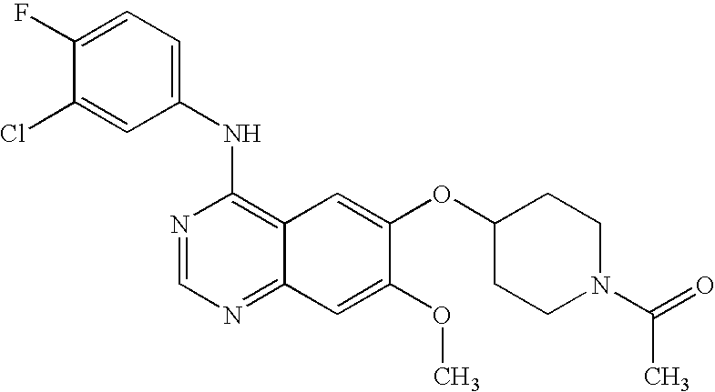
N1=CN=C2C(=C1NC1=CC=C(F)C(Cl)=C1)C=C(OC1CCN(C(=O)C)CC1)C(OC)=C2
